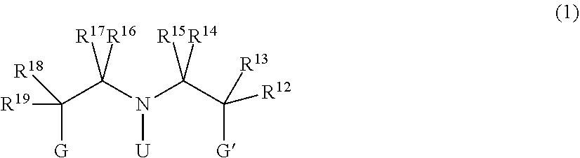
C([G])(C(N([U])C(C([G])([R12])[R13])([R15])[R14])([R17])[R16])([R19])[R18]
